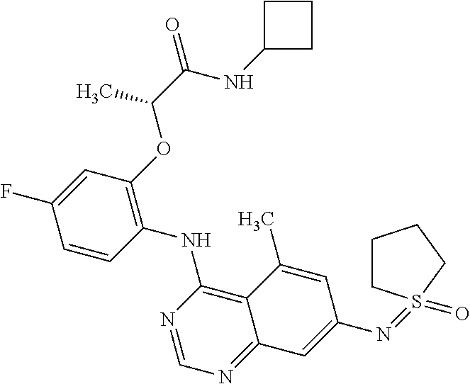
C1=CC(NC2=C3C(=NC=N2)C=C(N=S2(=O)CCCC2)C=C3C)=C(OC(C(=O)NC2CCC2)C)C=C1F
